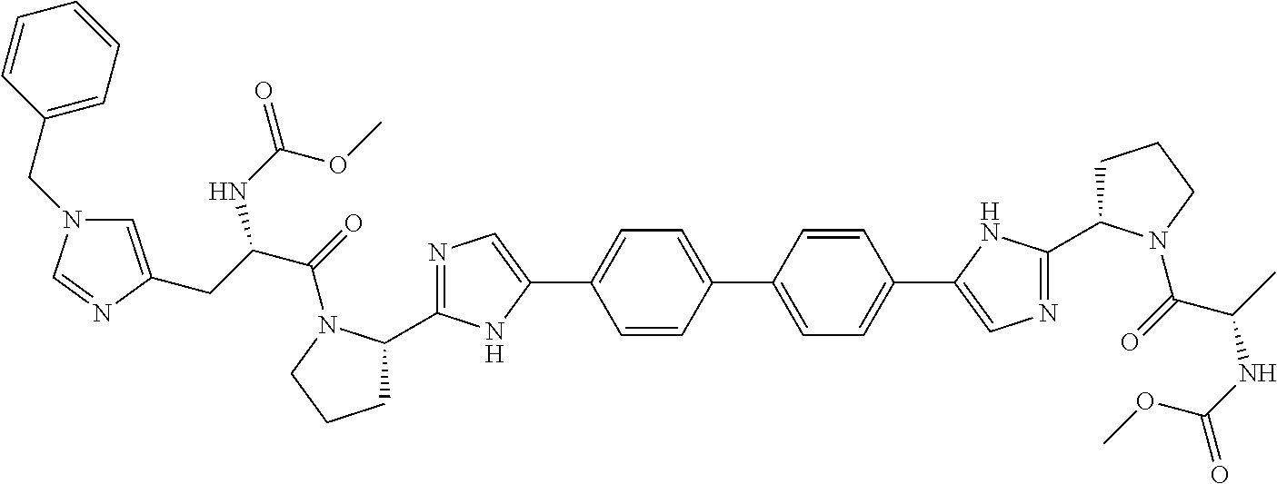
C1=CC(C2=CC=C(C3=CN=C(C4CCCN4C(=O)C(C)NC(=O)OC)N3)C=C2)=CC=C1C1=CN=C(C2CCCN2C(=O)C(CC2=CN(CC3=CC=CC=C3)C=N2)NC(=O)OC)N1
